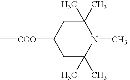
C1C(C)(C)N(C)C(C)(C)CC1[COO]C
